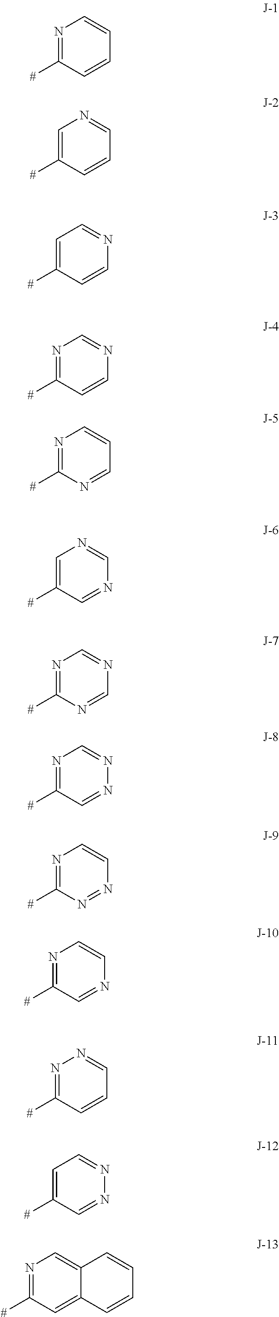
N1=C([#])C=CC=C1.C1=C([#])C=CC=N1.C1=C([#])C=CN=C1.N1=C([#])C=CN=C1.N1=C([#])N=CC=C1.C1=C([#])C=NC=N1.N1=C([#])N=CN=C1.N1=C([#])C=NN=C1.N1=C([#])N=NC=C1.N1=C([#])C=NC=C1.N1=C([#])C=CC=N1.C1=C([#])C=NN=C1.N1=C([#])C=C2C(=C1)C=CC=C2
